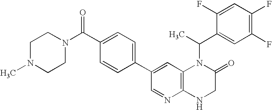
C1(C2=CC3=C(N=C2)NCC(=O)N3C(C)C2=CC(F)=C(F)C=C2F)=CC=C(C(N2CCN(C)CC2)=O)C=C1
